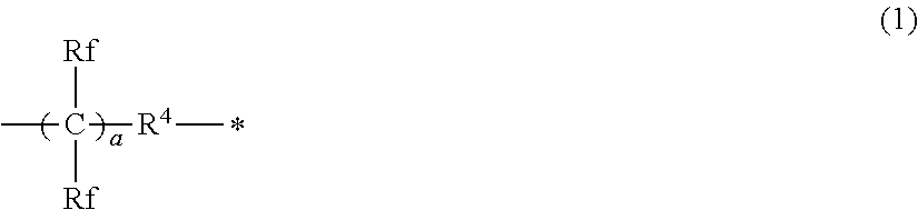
[Rf]C([Rf])([R4]C)C
